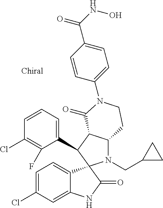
C1(C2C3C(N(CC4CC4)C24C2=CC=C(Cl)C=C2NC4=O)CCN(C2=CC=C(C(NO)=O)C=C2)C3=O)=CC=CC(Cl)=C1F
